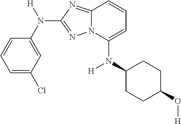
C1=CC=C(Cl)C=C1N([H])C1=NN2C(=N1)C=CC=C2N(C1CCC(O[H])CC1)[H]
